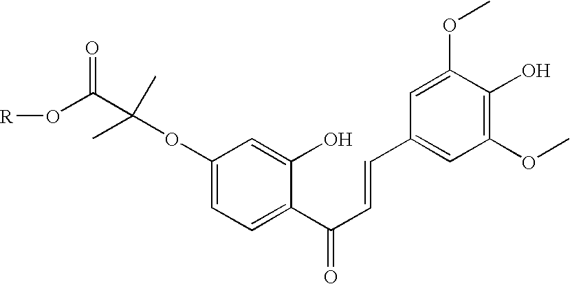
C1(OC(C)(C)C(O[R])=O)=CC=C(C(C=CC2=CC(OC)=C(O)C(OC)=C2)=O)C(O)=C1
